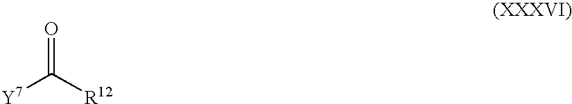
[Y7]C([R12])=O
